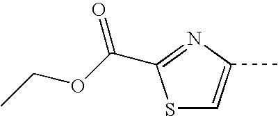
S1C=C(C)N=C1C(=O)OCC
